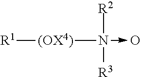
[R1][(OX4)]N([R2])([R3])->O
